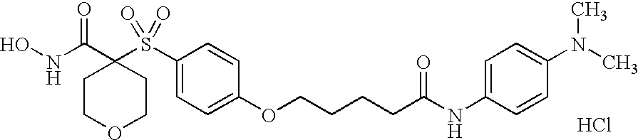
C1(S(C2=CC=C(OCCCCC(NC3=CC=C(N(C)C)C=C3)=O)C=C2)(=O)=O)(C(NO)=O)CCOCC1.Cl
